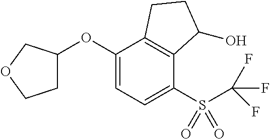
C1(OC2CCOC2)=CC=C(S(C(F)(F)F)(=O)=O)C2=C1CCC2O
